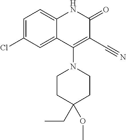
C1=C(Cl)C=C2C(=C1)NC(=O)C(C#N)=C2N1CCC(CC)(OC)CC1
